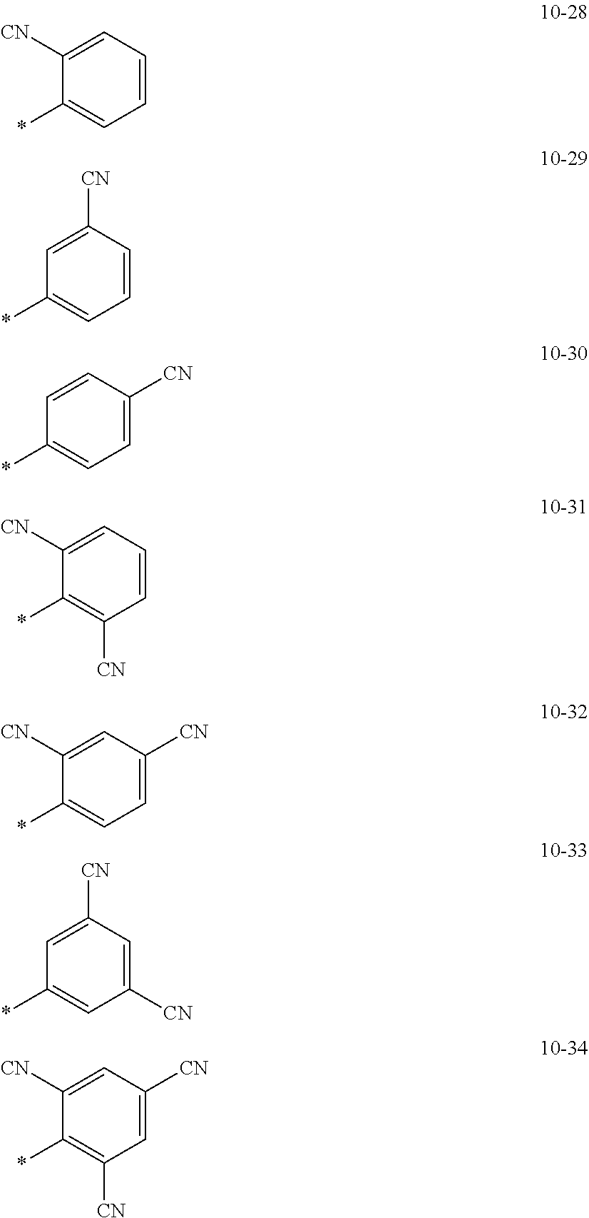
C1=CC=C([CN])C(*)=C1.C1=CC([CN])=CC(*)=C1.C1=C([CN])C=CC(*)=C1.C1=CC=C([CN])C(*)=C1[CN].C1=C([CN])C=C([CN])C(*)=C1.C1([CN])=CC([CN])=CC(*)=C1.C1=C([CN])C=C([CN])C(*)=C1[CN]
